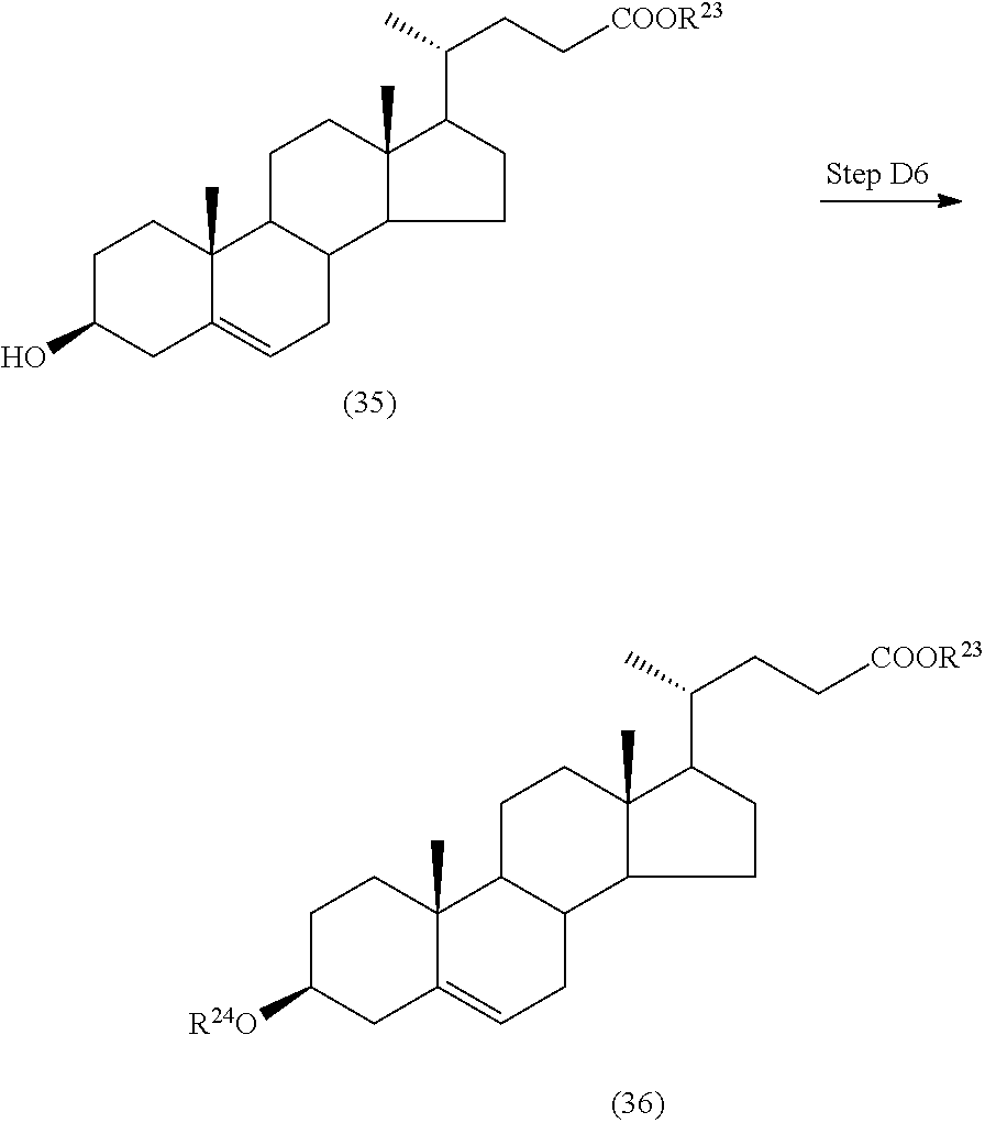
C1C(O)CC2=CCC3C(C2(C)C1)CCC1(C)C3CCC1C(CC[COOR23])C.C1C([R24O])CC2=CCC3C(C2(C)C1)CCC1(C)C3CCC1C(CC[COOR23])C
